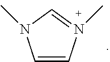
C1=CN(C)=CN1C
